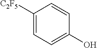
C1([C2F5])=CC=C(O)C=C1
